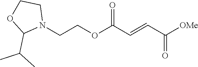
[OMe]C(C=CC(OCCN1CCOC1C(C)C)=O)=O
